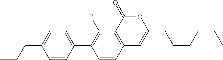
C12=C(C(=O)OC(CCCCCC)=C1)C(F)=C(C1=CC=C(CCC)C=C1)C=C2
